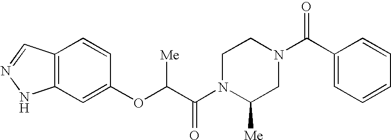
C12=C(C=CC(OC(C(N3C([Me])CN(C(C4=CC=CC=C4)=O)CC3)=O)[Me])=C1)C=NN2
